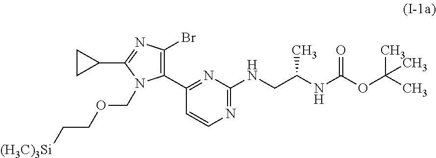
C1(C2=C(Br)N=C(C3CC3)N2COCC[(H3C)3Si])=NC(NCC(NC(OC(C)(C)C)=O)C)=NC=C1
